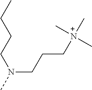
N(CCC[N+](C)(C)C)(CCCC)C
